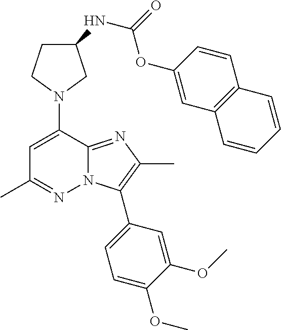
C1C(NC(=O)OC2=CC3=C(C=C2)C=CC=C3)CN(C2=CC(C)=NN3C2=NC(C)=C3C2=CC=C(OC)C(OC)=C2)C1
